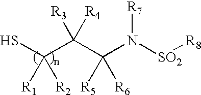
SC(C(C(N([SO2][R8])[R7])([R5])[R6])([R4])[R3])([R2])[R1]
